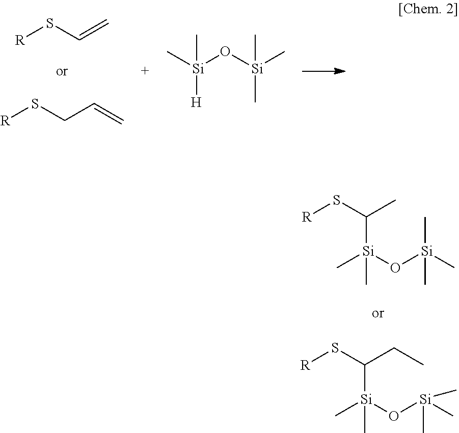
C[Si](C(C)S[R])(C)O[Si](C)(C)C.C[Si](C(CC)S[R])(C)O[Si](C)(C)C.[R]SC=C.[R]SCC=C.C[Si]([H])(C)O[Si](C)(C)C
